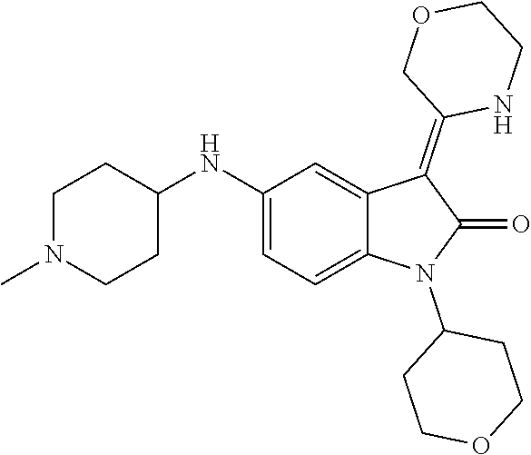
C1(NC2CCN(C)CC2)=CC=C2C(=C1)C(=C1NCCOC1)C(=O)N2C1CCOCC1
